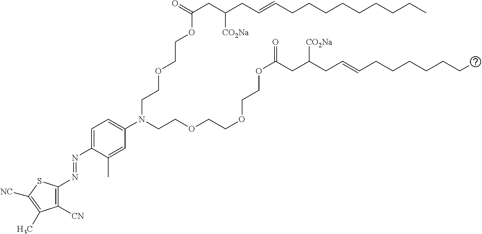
O(CCOCCN(C1=CC=C(N=NC2=C([CN])C(C)=C([NC])S2)C(C)=C1)CCOCCOCCOC(=O)CC(CC=CCCCCCCC)[CO2Na])C(=O)CC(CC=CCCCCCCCCC)[CO2Na]
